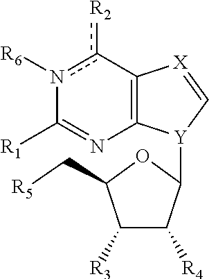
C12=C(c([R2])n([R6])C([R1])=N1)[X]=C[Y]2C1OC(C[R5])C([R3])C1[R4]
